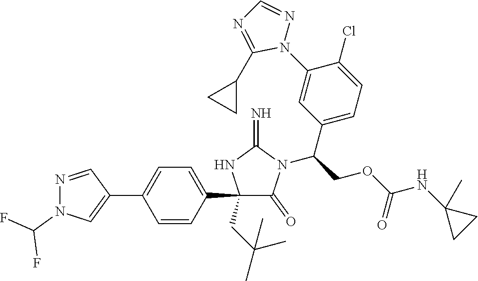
C1(C2=CN(C(F)F)N=C2)=CC=C(C2(CC(C)(C)C)C(=O)N(C(C3=CC=C(Cl)C(N4N=CN=C4C4CC4)=C3)COC(=O)NC3(C)CC3)C(=N)N2)C=C1
